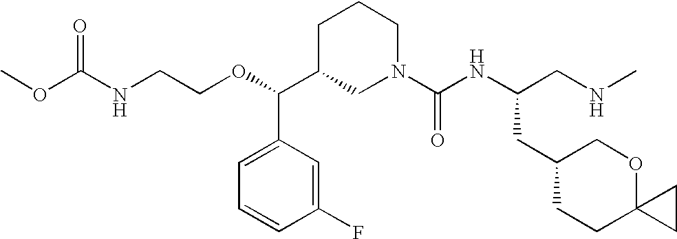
O=C(NCCOC(C1CN(C(NC(CNC)CC2CCC3(OC2)CC3)=O)CCC1)C1=CC=CC(F)=C1)OC
